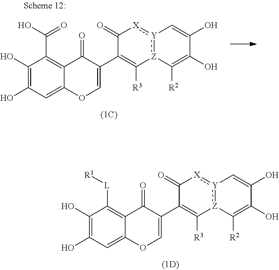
C1(O)=C(O)C=C2C(=C1[L][R1])C(=O)C(C1=C([R3])[Z]3:[Y](:[X]C1=O)C=C(O)C(O)=C3[R2])=CO2.C1(O)=C(O)C=C2C(=C1C(O)=O)C(=O)C(C1=C([R3])[Z]3:[Y](:[X]C1=O)C=C(O)C(O)=C3[R2])=CO2
